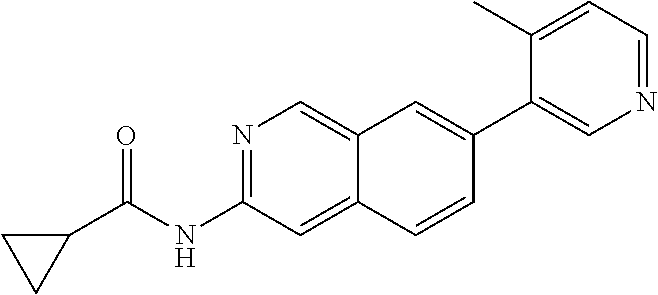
N1=C(NC(=O)C2CC2)C=C2C(=C1)C=C(C1=CN=CC=C1C)C=C2
